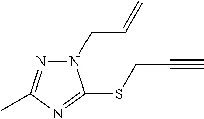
N1(CC=C)N=C(C)N=C1SCC#C
